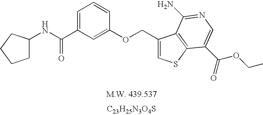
C1C(NC(=O)C2=CC=CC(OCC3=CSC4=C3C(N)=NC=C4C(=O)OCC)=C2)CCC1.[C23H25N3O4S]
